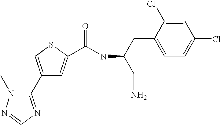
C1(C2=NC=NN2C)=CSC(C(NC(CN)CC2=CC=C(Cl)C=C2Cl)=O)=C1
